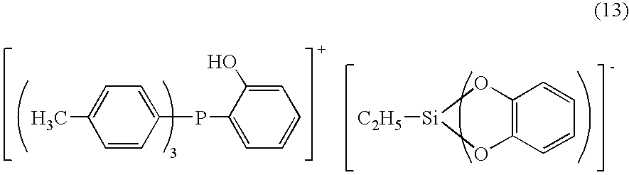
C1=C(C)C=CC(PC2=CC=CC=C2O)=C1.C12=C(C=CC=C1)O[Si]([C2H5])O2
